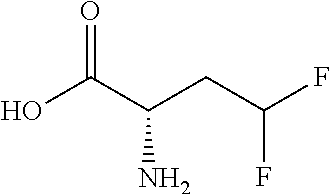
C(C(CC(F)F)N)(O)=O
